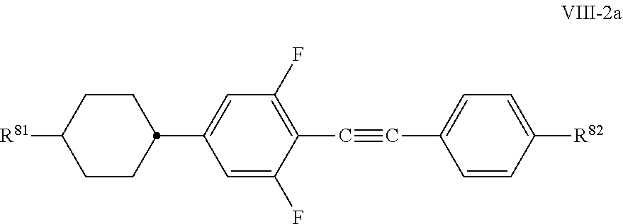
C1CC([R81])CCC1C1=CC(F)=C(C#CC2=CC=C([R82])C=C2)C(F)=C1
